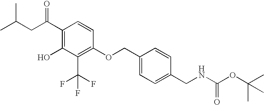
CC(CC(=O)C1=C(O)C(C(F)(F)F)=C(OCC2=CC=C(CNC(OC(C)(C)C)=O)C=C2)C=C1)C
